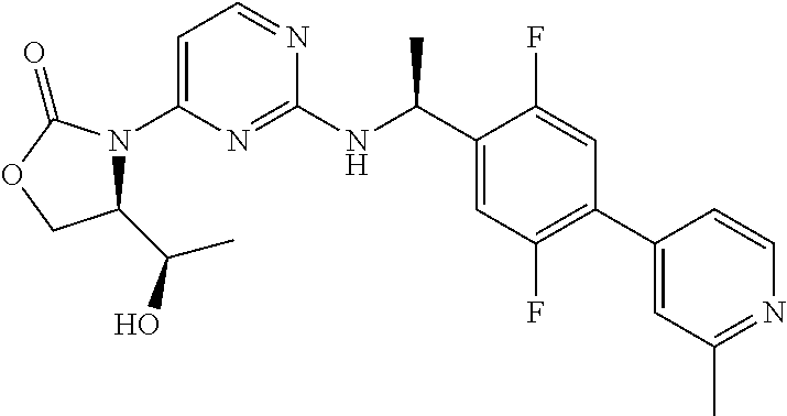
C1=C(N2C(C(O)C)COC2=O)N=C(NC(C2=CC(F)=C(C3=CC(C)=NC=C3)C=C2F)C)N=C1
